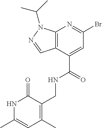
C12=C(C=NN1C(C)C)C(C(=O)NCC1=C(C)C=C(C)NC1=O)=CC(Br)=N2
